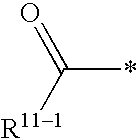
C(*)([R111])=O
